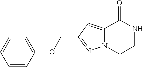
C1=C(OCC2=NN3C(=C2)C(=O)NCC3)C=CC=C1
